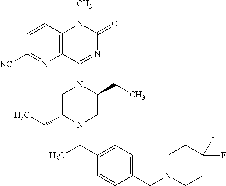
C12=C(C=CC([NC])=N1)N(C)C(=O)N=C2N1CC(CC)N(C(C2=CC=C(CN3CCC(F)(F)CC3)C=C2)C)CC1CC
